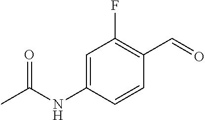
C1=C(NC(C)=O)C=CC(C=O)=C1F
